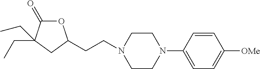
C1=CC(N2CCN(CCC3OC(=O)C(CC)(CC)C3)CC2)=CC=C1[OMe]
